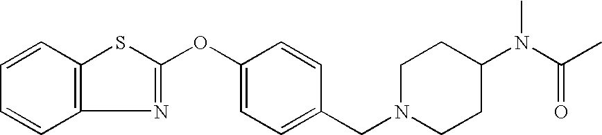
C12=C(C=CC=C1)SC(OC1=CC=C(CN3CCC(N(C(C)=O)C)CC3)C=C1)=N2
